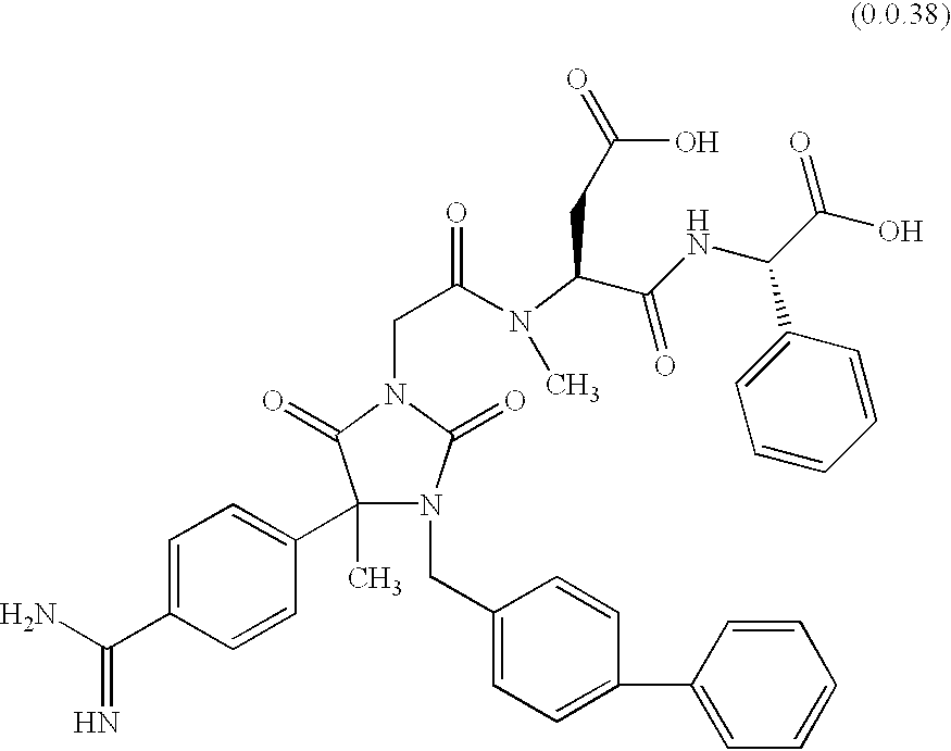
N1(CC2=CC=C(C3=CC=CC=C3)C=C2)C(=O)N(CC(=O)N(C)C(CC(O)=O)C(NC(C2=CC=CC=C2)C(O)=O)=O)C(=O)C1(C)C1=CC=C(C(N)=N)C=C1
